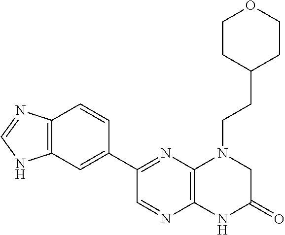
C12=C(N=C(C3=CC4=C(C=C3)N=CN4)C=N1)N(CCC1CCOCC1)CC(=O)N2
